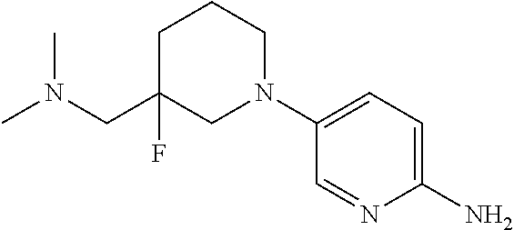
C1(N)=CC=C(N2CCCC(CN(C)C)(F)C2)C=N1
